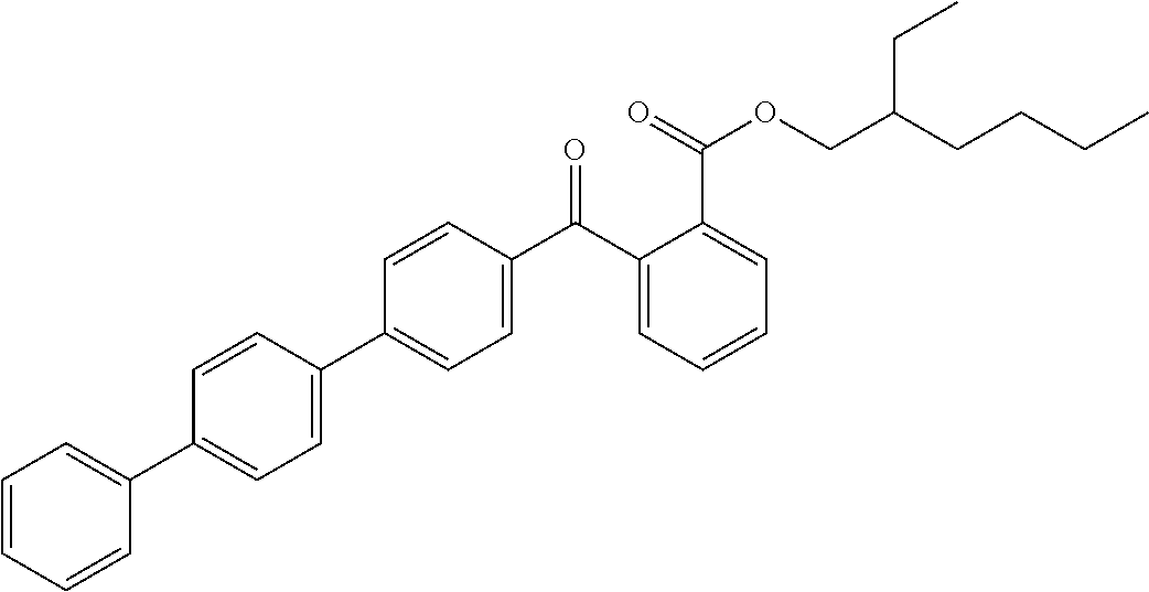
C1=C(C2=CC=C(C(C3=CC=CC=C3C(=O)OCC(CCCC)CC)=O)C=C2)C=CC(C2=CC=CC=C2)=C1
